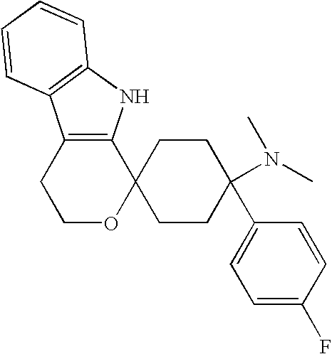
C12=C(NC3=C1C=CC=C3)C1(OCC2)CCC(C2=CC=C(F)C=C2)(N(C)C)CC1
